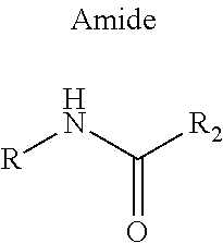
[R]NC([R2])=O
